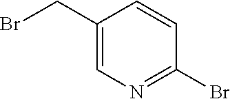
BrCC1=CN=C(Br)C=C1
